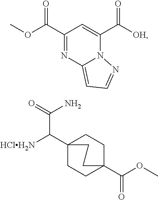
C1(C(OC)=O)=NC2=CC=NN2C(C(=O)[OH])=C1.C12(C(C(N)=O)[HClH2N])CCC(C(=O)OC)(CC1)CC2
